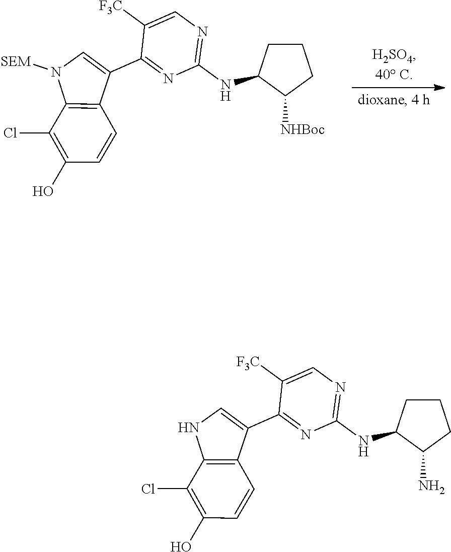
C1(Cl)=C(O)C=CC2=C1N([SEM])C=C2C1=NC(NC2CCCC2[NHBoc])=NC=C1[F3C].C1(Cl)=C(O)C=CC2=C1NC=C2C1=NC(NC2CCCC2N)=NC=C1[F3C]
